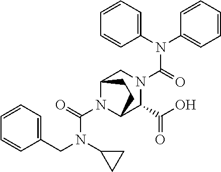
N(C(N1C2C(C(O)=O)N(C(=O)N(C3=CC=CC=C3)C3=CC=CC=C3)CC1CC2)=O)(CC1=CC=CC=C1)C1CC1
